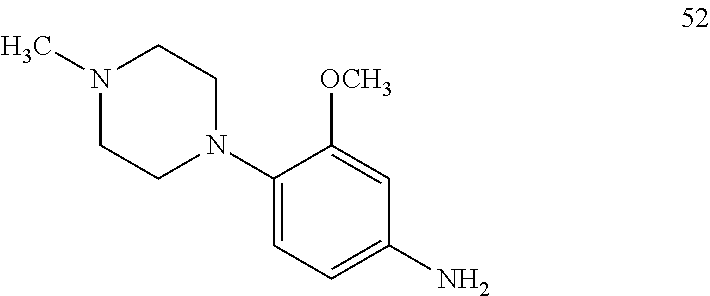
N1(C)CCN(C2=CC=C(N)C=C2[OCH3])CC1
